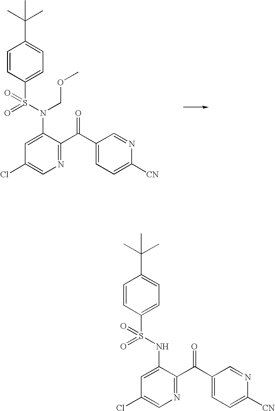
C1=CC(S(=O)(=O)N(C2=CC(Cl)=CN=C2C(C2=CC=C([CN])N=C2)=O)COC)=CC=C1C(C)(C)C.C1=CC(S(=O)(=O)NC2=CC(Cl)=CN=C2C(=O)C2=CC=C([CN])N=C2)=CC=C1C(C)(C)C
